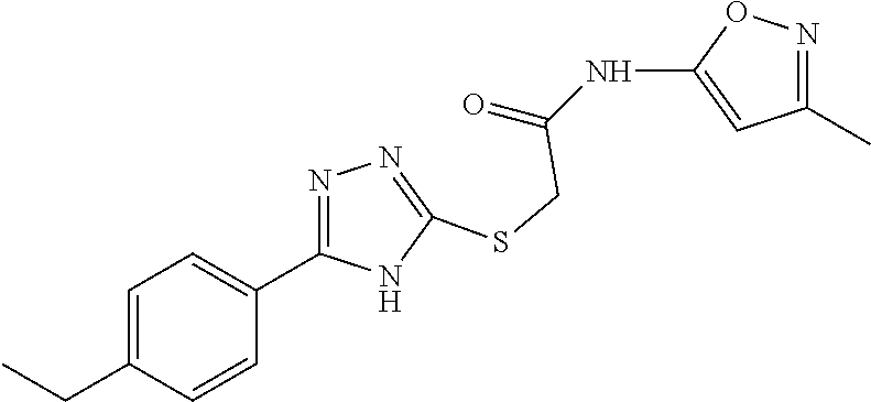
C1(NC(=O)CSC2=NN=C(C3=CC=C(CC)C=C3)N2)=CC(C)=NO1
